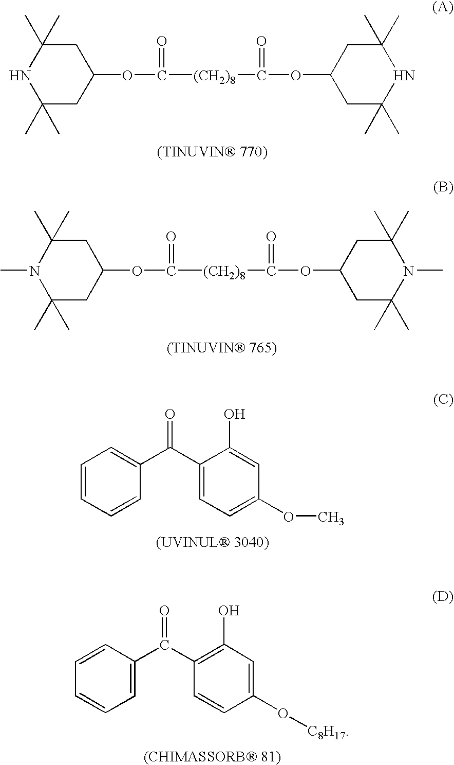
C1(C)(C)NC(C)(C)CC(OC(=O)[(CH2)8]C(=O)OC2CC(C)(C)NC(C)(C)C2)C1.C1(C)(C)N(C)C(C)(C)CC(OC(=O)[(CH2)8]C(=O)OC2CC(C)(C)N(C)C(C)(C)C2)C1.C1=CC=CC(C(C2=CC=C(OC)C=C2O)=O)=C1.C1=CC(C(C2=C(O)C=C(O[C8H17])C=C2)=O)=CC=C1
